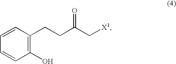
C1(O)=C(CCC(C[X1])=O)C=CC=C1
